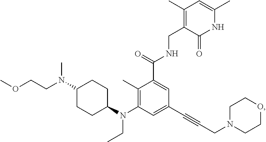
C1(C)=C(CNC(C2=CC(C#CCN3CCOCC3)=CC(N(C3CCC(N(C)CCOC)CC3)CC)=C2C)=O)C(=O)NC(C)=C1
